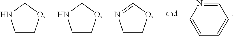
C1=NC=CC=C1.C1=COCN1.C1COCN1.C1=COC=N1
